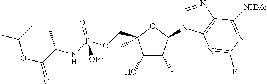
C1(O)C(F)C(N2C=NC3=C2N=C(F)N=C3[NHMe])OC1(COP(NC(C(OC(C)C)=O)C)(=O)[OPh])C
